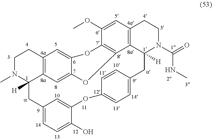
C12=C3C=C4C(=C1)OC1=C(C5=C(C=C1OC)CCN(C(NC)=O)C5([H])CC1=CC=C(OC5=CC(=CC=C5O)CC3([H])N(C)CC2)C=C1)O4
